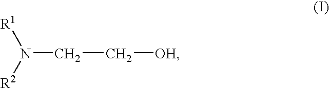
N(CC[OH])([R1])[R2]
